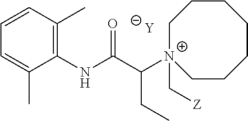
[Y].C1=C(C)C(NC(C([N+]2(C[Z])CCCCCCC2)CC)=O)=C(C)C=C1
